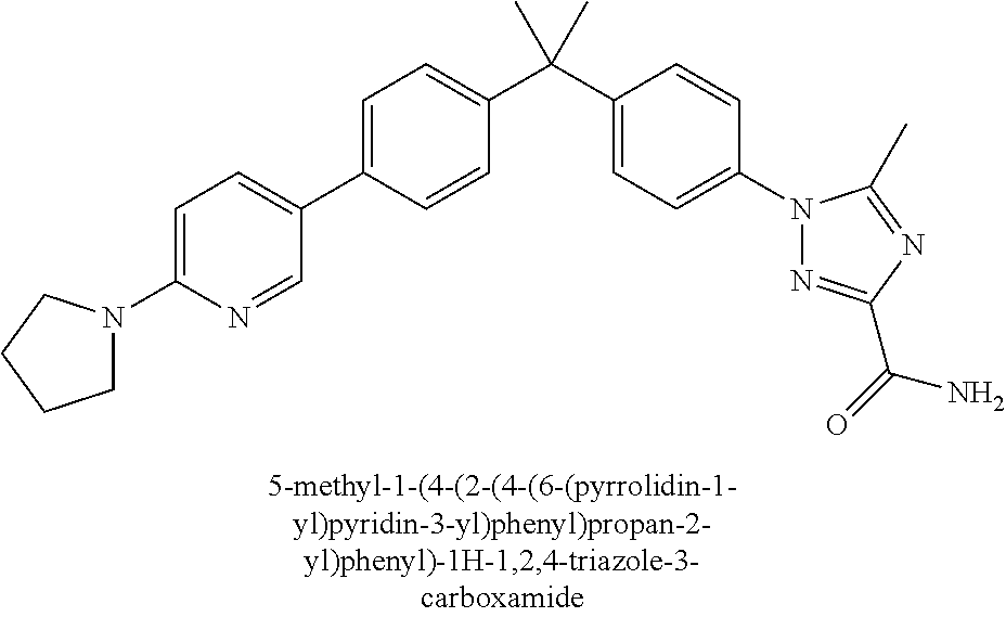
C1=C(C2=CC=C(N3CCCC3)N=C2)C=CC(C(C2=CC=C(N3N=C(C(N)=O)N=C3C)C=C2)(C)C)=C1
